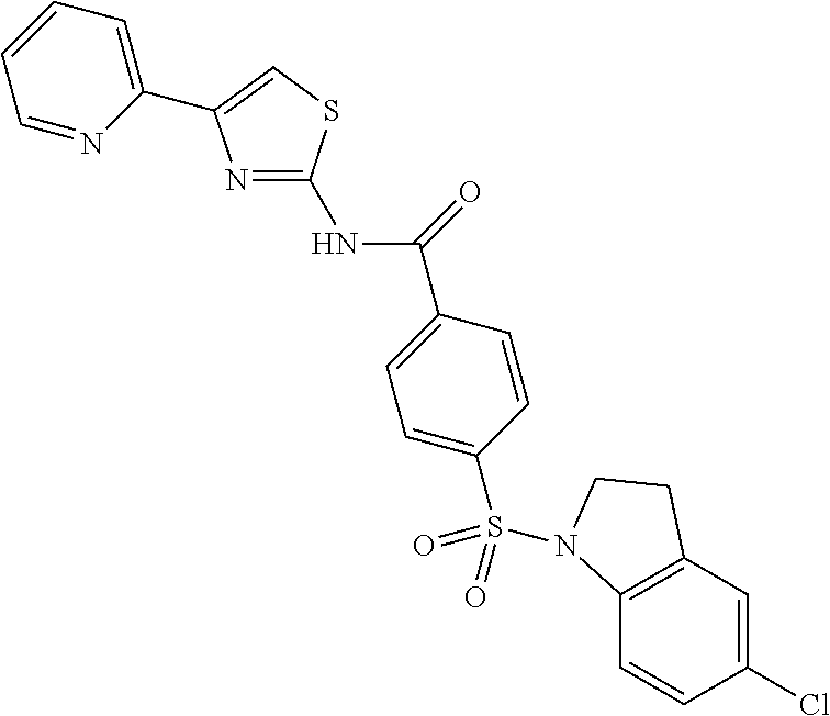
C1=C(S(=O)(=O)N2C3=C(C=C(Cl)C=C3)CC2)C=CC(C(=O)NC2=NC(C3=CC=CC=N3)=CS2)=C1
